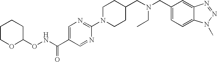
C(C1=CN=C(N2CCC(CN(CC3=CC=C4C(=C3)N=NN4C)CC)CC2)N=C1)(=O)NOC1OCCCC1
